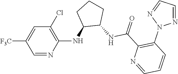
C1(Cl)=C(NC2C(NC(C3=C(N4N=CC=N4)C=CC=N3)=O)CCC2)N=CC([F3C])=C1
